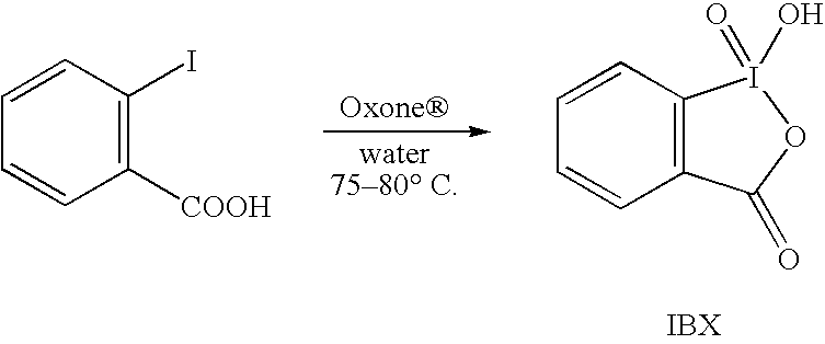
C1([COOH])=C(I)C=CC=C1.C12=C(C=CC=C1)I(=O)(O)OC2=O
